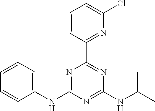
C1(NC2=NC(C3=NC(Cl)=CC=C3)=NC(NC(C)C)=N2)=CC=CC=C1
